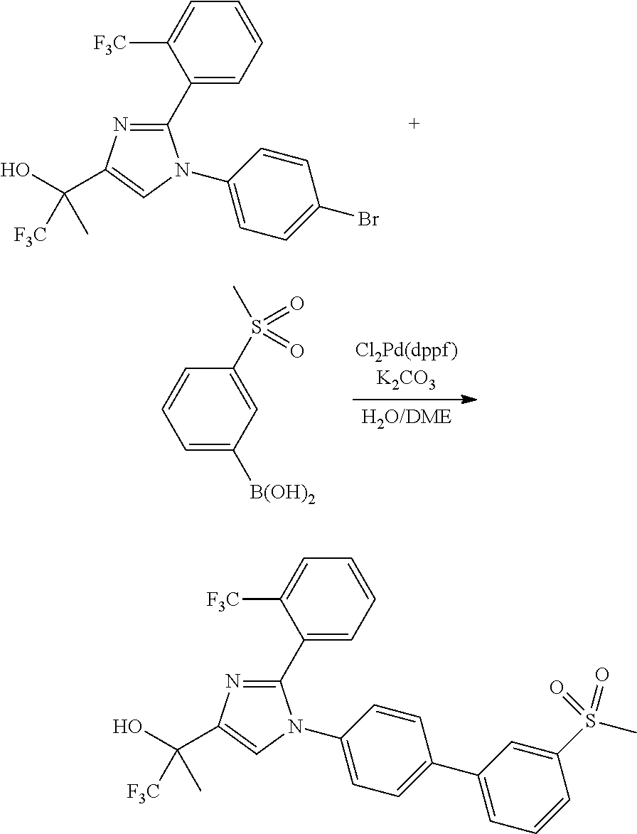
C1(C2=CC=CC=C2[F3C])=NC(C(O)(C)[F3C])=CN1C1=CC=C(Br)C=C1.C1=C([B(OH)2])C=C(S(C)(=O)=O)C=C1.C1(C2=CC=CC=C2[F3C])=NC(C(O)(C)[F3C])=CN1C1=CC=C(C2=CC=CC(S(=O)(C)=O)=C2)C=C1
